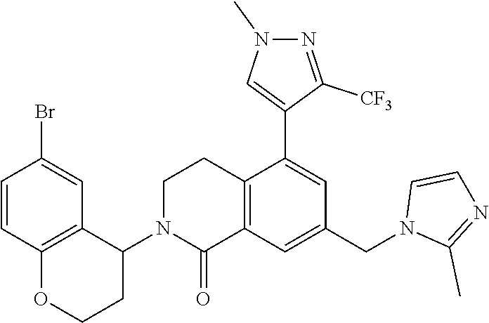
C12=C(C=C(CN3C(C)=NC=C3)C=C1C1=CN(C)N=C1[CF3])C(=O)N(C1C3=C(OCC1)C=CC(Br)=C3)CC2
